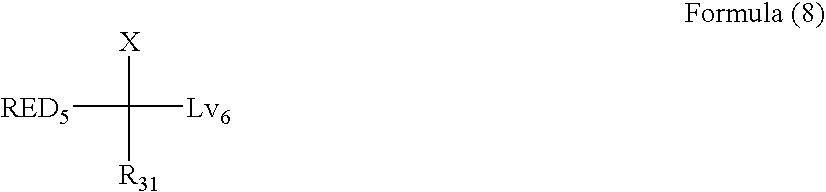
[X]C([Lv6])([RED5])[R31]
